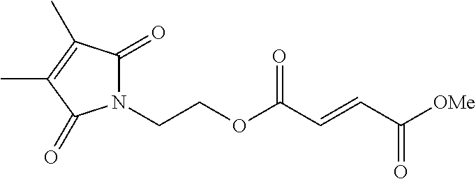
N1(CCOC(C=CC([OMe])=O)=O)C(=O)C(C)=C(C)C1=O
